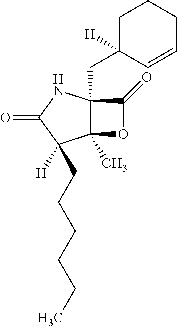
C12(C)C(CC3([H])C=CCCC3)(NC(=O)C1([H])CCCCCC)C(=O)O2
